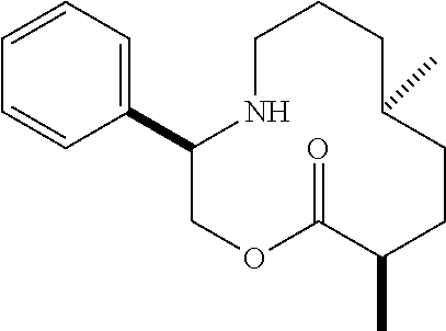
C1=CC=C(C2COC(=O)C(C)CCC(C)CCCN2)C=C1
